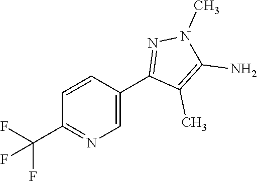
C1=C(C2=NN(C)C(N)=C2C)C=CC(C(F)(F)F)=N1
